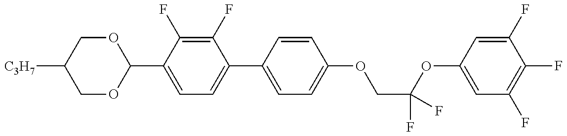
C1OC(C2=CC=C(C3=CC=C(OCC(OC4=CC(F)=C(F)C(F)=C4)(F)F)C=C3)C(F)=C2F)OCC1[C3H7]
